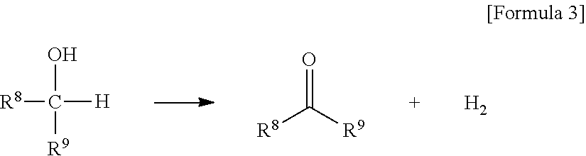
OC([R9])([H])[R8].O=C([R9])[R8].[H2]
